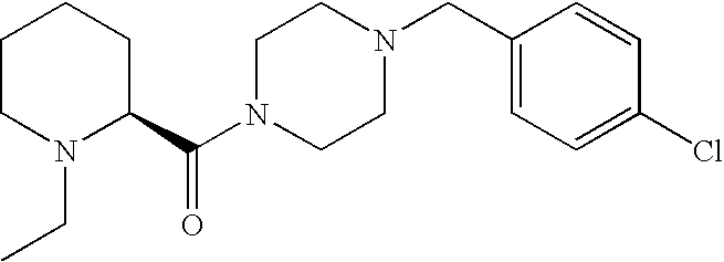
C1CN(CC)C(C(N2CCN(CC3=CC=C(Cl)C=C3)CC2)=O)CC1
